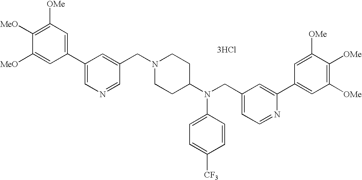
C1=C([MeO])C([MeO])=C([OMe])C=C1C1=CN=CC(CN2CCC(N(CC3=CC=NC(C4=CC([OMe])=C([OMe])C([OMe])=C4)=C3)C3=CC=C([CF3])C=C3)CC2)=C1.[3HCl]
